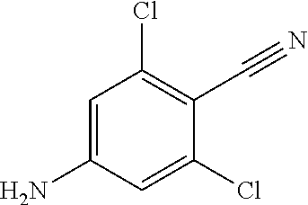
NC1=CC(Cl)=C(C#N)C(Cl)=C1
